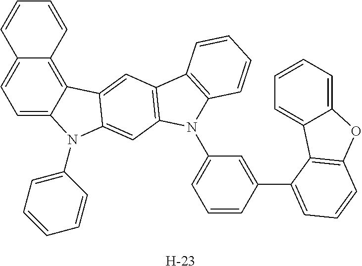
C12=CC=C3C(=C1C=CC=C2)C1=CC2=C(C=C1N3C1=CC=CC=C1)N(C1=CC=CC(C3=CC=CC4=C3C3=CC=CC=C3O4)=C1)C1=C2C=CC=C1.[H]
